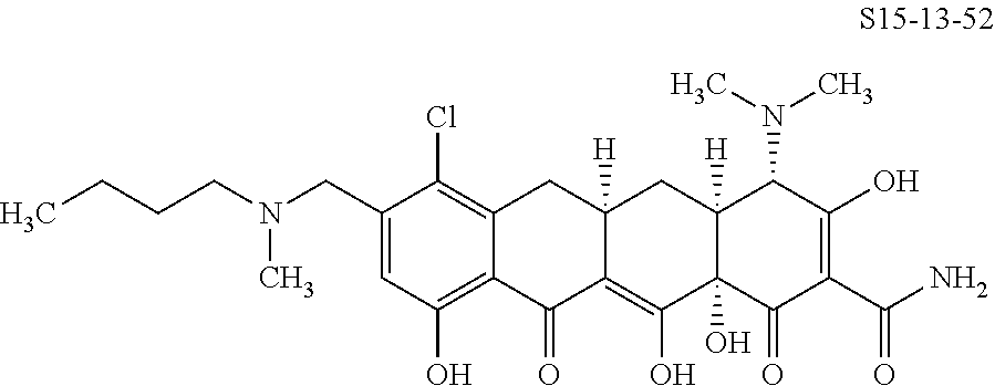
C1=C(CN(CCCC)C)C(Cl)=C2C(=C1O)C(=O)C1=C(O)C3(O)C([H])(CC1([H])C2)C(N(C)C)C(O)=C(C(N)=O)C3=O
